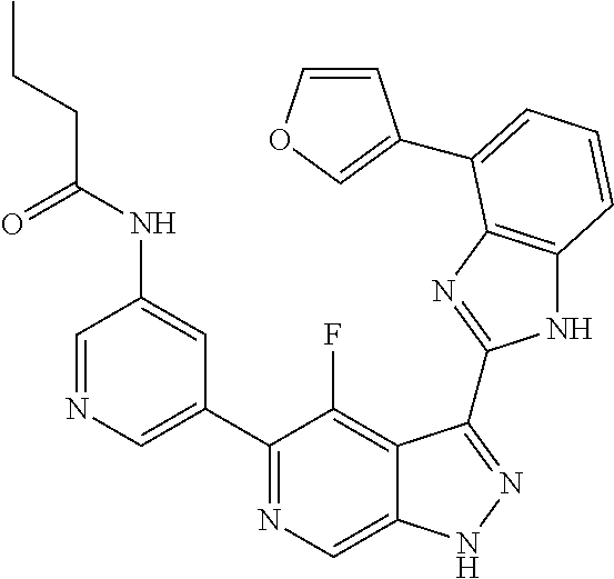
C1=NC=C(C2=NC=C3C(=C2F)C(C2=NC4=C(N2)C=CC=C4C2=COC=C2)=NN3)C=C1NC(CCC)=O
